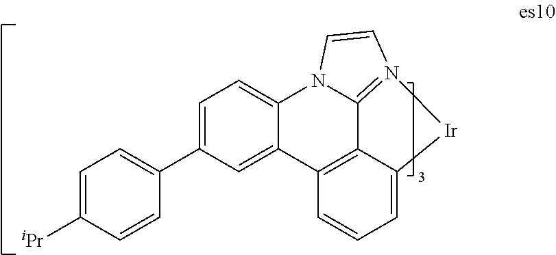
C1=C([iPr])C=CC(C2=CC=C3C(=C2)C2=C4C5=N(C=CN35)[Ir]C4=CC=C2)=C1
